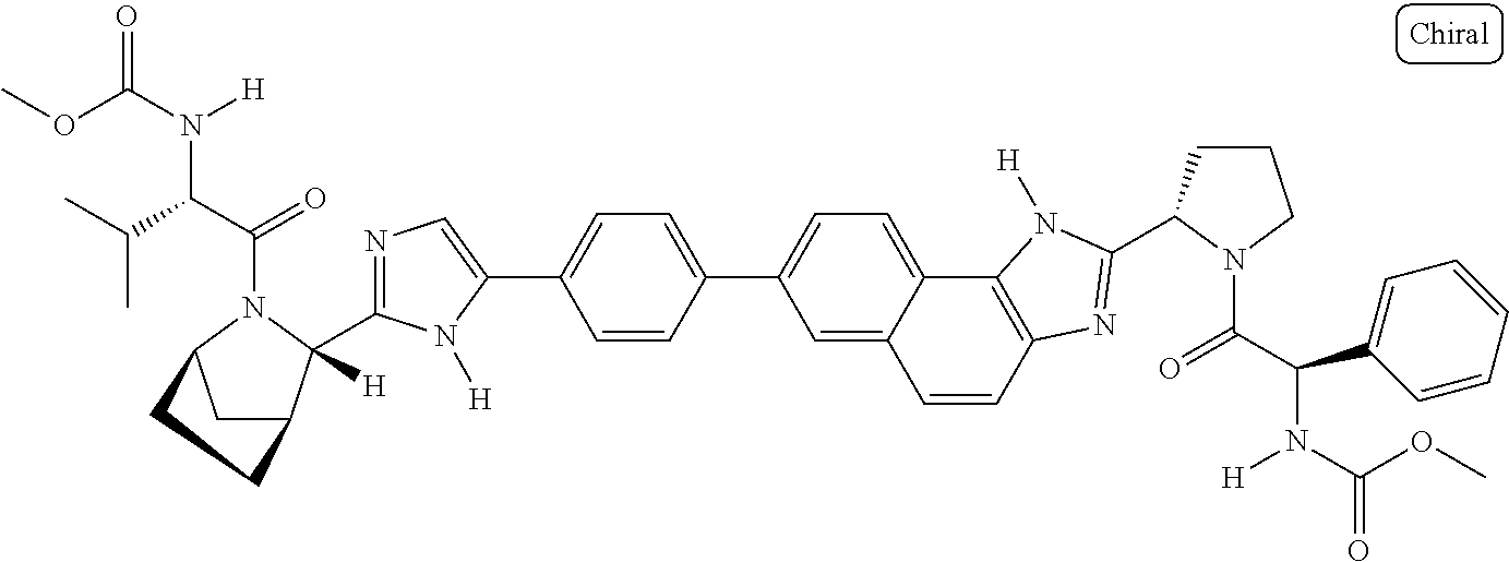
C1=C2C(=CC=C1C1=CC=C(C3=CN=C(C4([H])C5CC(N4C(C(C(C)C)N([H])C(OC)=O)=O)CC5)N3[H])C=C1)C1=C(C=C2)N=C(C2CCCN2C(C(C2=CC=CC=C2)N(C(OC)=O)[H])=O)N1[H]
